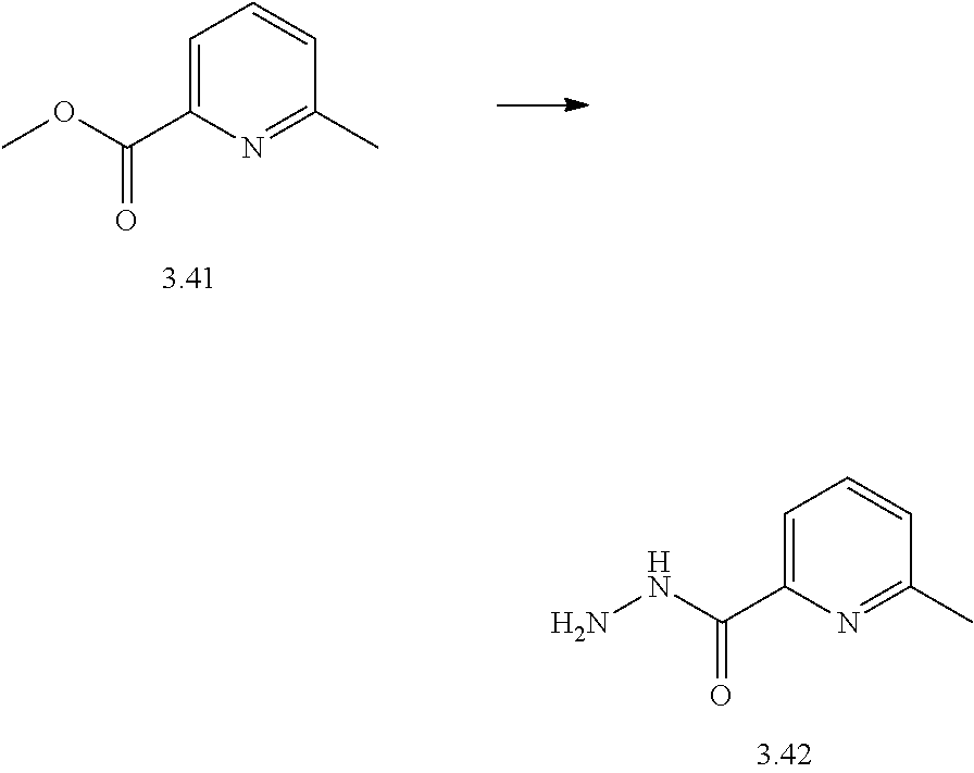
C1=C(C(NN)=O)N=C(C)C=C1.C1=C(C(OC)=O)N=C(C)C=C1
